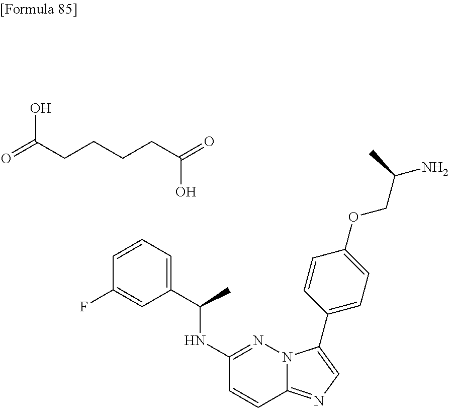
C1=CC=C(C(NC2=NN3C(=NC=C3C3=CC=C(OCC(N)C)C=C3)C=C2)C)C=C1F.C(CCC(=O)O)CC(=O)O
